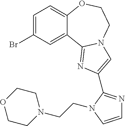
C1=C(Br)C=C2C(=C1)OCCN1C2=NC(C2=NC=CN2CCN2CCOCC2)=C1
